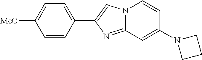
C1=CC(C2=CN3C(=N2)C=C(N2CCC2)C=C3)=CC=C1[MeO]
